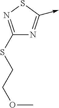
C1(SCCOC)=NSC(->C)=N1
